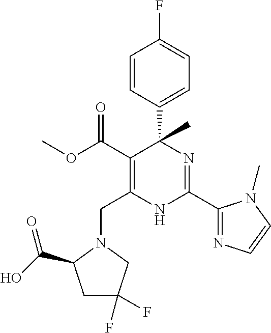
C(C1=C(C(=O)OC)C(C2=CC=C(F)C=C2)(C)N=C(C2=NC=CN2C)N1)N1CC(F)(F)CC1C(O)=O
